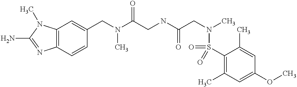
C1(CN(C(CNC(CN(C)S(C2=C(C)C=C(OC)C=C2C)(=O)=O)=O)=O)C)=CC2=C(C=C1)N=C(N)N2C
